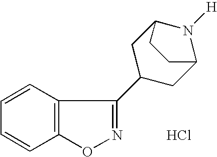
C1=CC2=C(C=C1)ON=C2C1CC2N([H])C(C1)CC2.Cl
